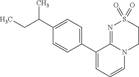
C1(C2=CC=CN3C2=NS(=O)(=O)CC3)=CC=C(C(CC)C)C=C1
